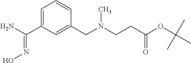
C1=C(C(=NO)N)C=C(CN(CCC(OC(C)(C)C)=O)C)C=C1
